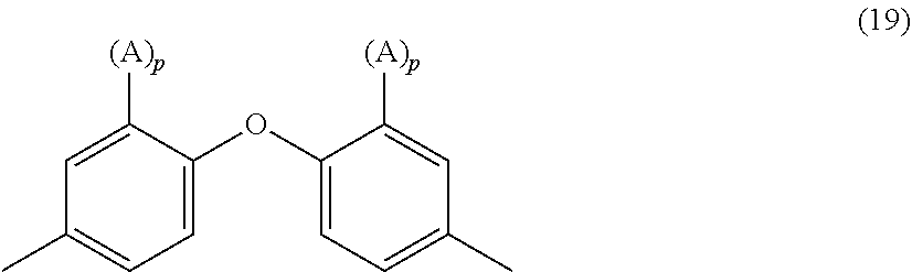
C1=C(OC2=CC=C(C)C=C2[(A)p])C([(A)p])=CC(C)=C1
